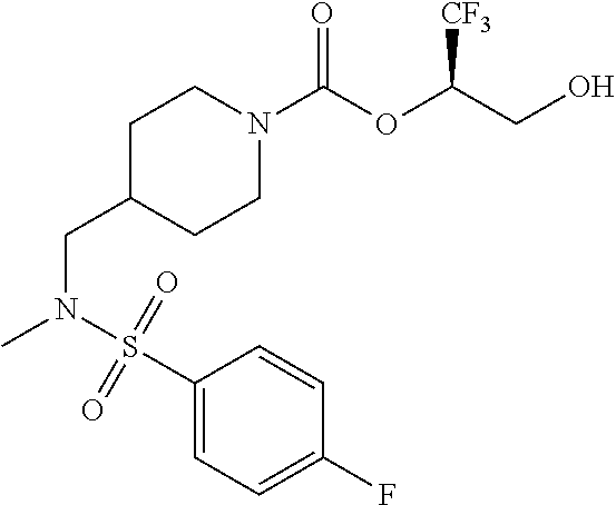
C1CN(C(OC(CO)[CF3])=O)CCC1CN(S(C1=CC=C(F)C=C1)(=O)=O)C
